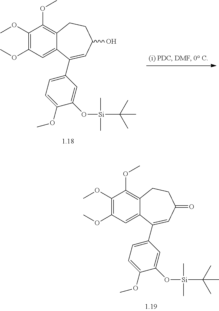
C1(OC)=C(OC)C=C2C(=C1OC)CCC(=O)C=C2C1=CC=C(OC)C(O[Si](C)(C)C(C)(C)C)=C1.C1(OC)=C(OC)C=C2C(=C1OC)CCC(O)C=C2C1=CC=C(OC)C(O[Si](C)(C)C(C)(C)C)=C1
